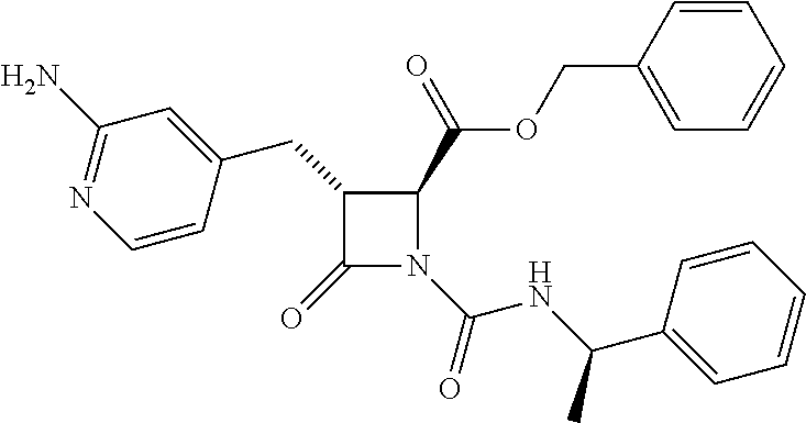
C1(=O)N(C(NC(C2=CC=CC=C2)C)=O)C(C(OCC2=CC=CC=C2)=O)C1CC1=CC(N)=NC=C1
